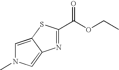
C1=C2C(=CN1C)N=C(C(OCC)=O)S2
